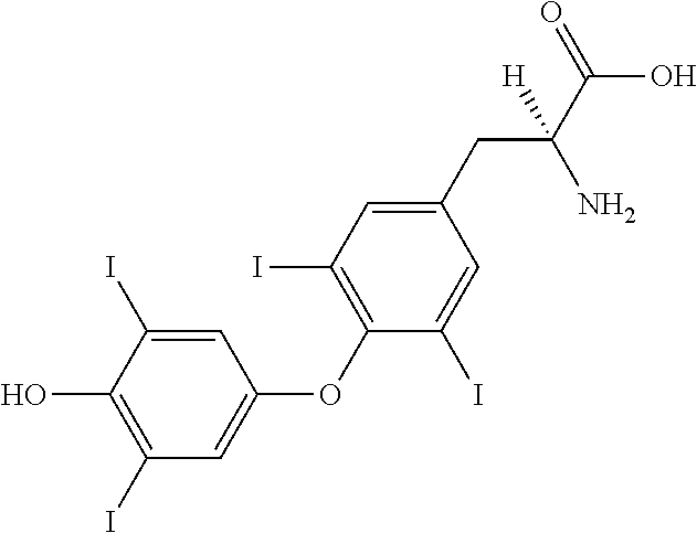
C1(I)=C(O)C(I)=CC(OC2=C(I)C=C(CC(C(O)=O)(N)[H])C=C2I)=C1
